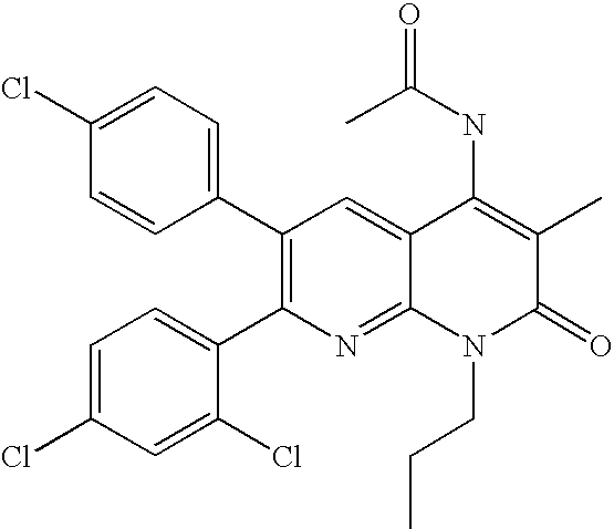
C1(Cl)=CC=C(C2=C(C3=CC=C(Cl)C=C3Cl)N=C3C(=C2)C(NC(=O)C)=C(C)C(=O)N3CCC)C=C1
